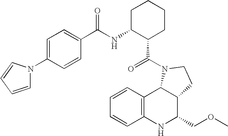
C1=CC2=C(C=C1)NC(COC)C1C2N(C(=O)C2CCCCC2NC(=O)C2=CC=C(N3C=CC=C3)C=C2)CC1
